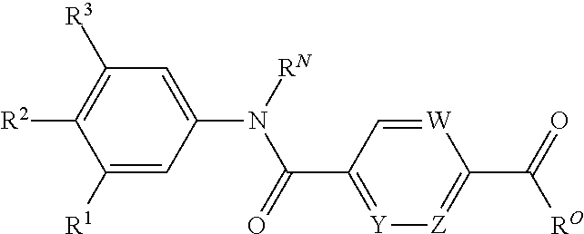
C1([R1])=CC(N([RN])C(=O)C2=[Y][Z]=C(C(=O)[RO])[W]=C2)=CC([R3])=C1[R2]
